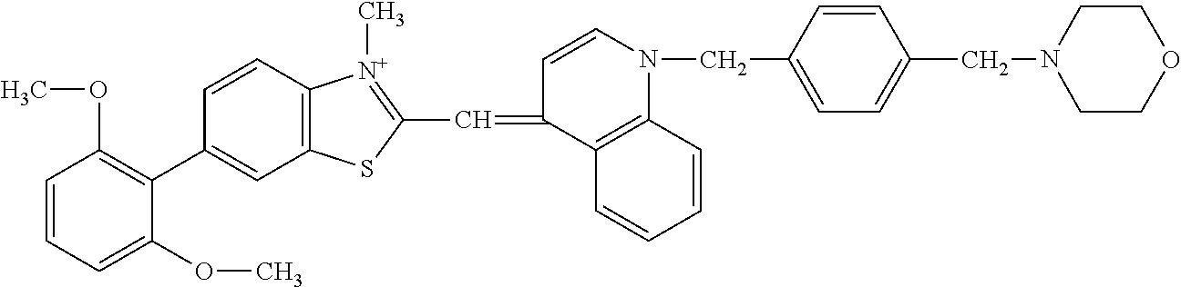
C1=CC=C(OC)C(C2=CC3=C(C=C2)[N+](C)=C(C=C2C4=C(N(CC5=CC=C(CN6CCOCC6)C=C5)C=C2)C=CC=C4)S3)=C1OC
